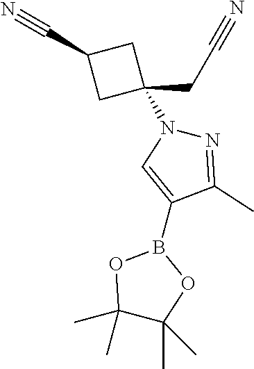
B1(C2=CN(C3(CC#N)CC(C#N)C3)N=C2C)OC(C)(C)C(C)(C)O1
